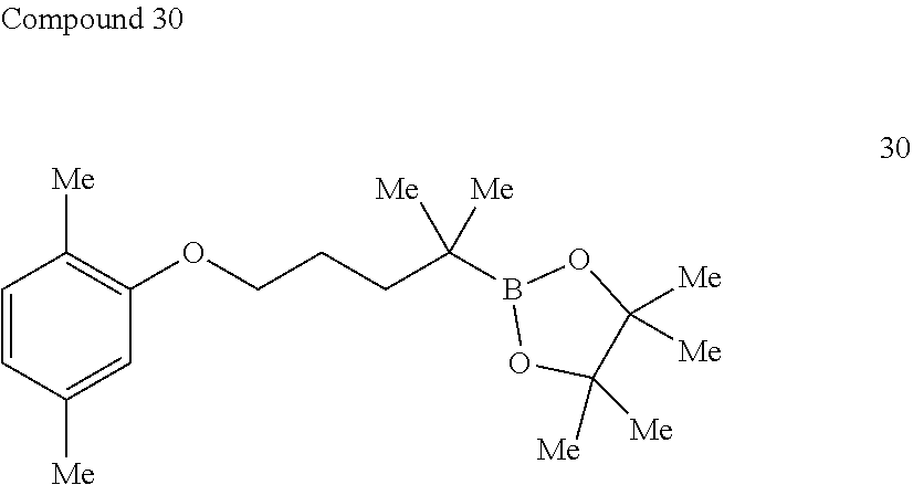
C1=CC([Me])=CC(OCCCC(B2OC([Me])([Me])C([Me])([Me])O2)([Me])[Me])=C1[Me]
